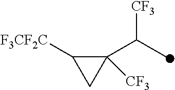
C1([CF3])(C(C)[CF3])C([F3CF2C])C1
